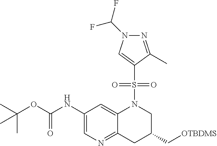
C1(NC(OC(C)(C)C)=O)=CN=C2C(=C1)N(S(C1=CN(C(F)F)N=C1C)(=O)=O)CC(C[OTBDMS])C2
